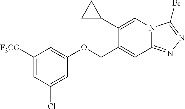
C1([F3CO])=CC(Cl)=CC(OCC2=CC3=NN=C(Br)N3C=C2C2CC2)=C1
